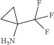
NC1(C(F)(F)F)CC1
